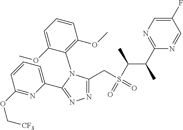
N1=C(CS(C(C(C2=NC=C(F)C=N2)C)C)(=O)=O)N(C2=C(OC)C=CC=C2OC)C(C2=CC=CC(OC[CF3])=N2)=N1
